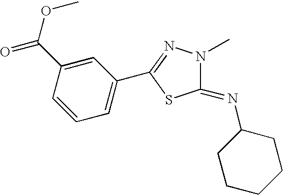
C1=CC(C(OC)=O)=CC(C2=NN(C)C(=NC3CCCCC3)S2)=C1
